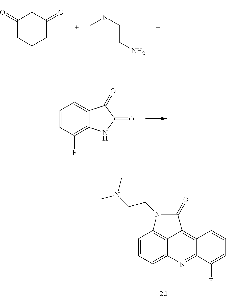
C1=CC(F)=C2C(=C1)C(=O)C(=O)N2.C1=CC=C2C3=C1N(CCN(C)C)C(=O)C3=C1C(=N2)C(F)=CC=C1.C1(=O)CCCC(=O)C1.CN(CCN)C
